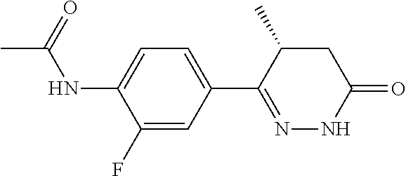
CC(NC1=CC=C(C2=NNC(=O)CC2C)C=C1F)=O
